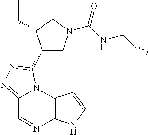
C12=NN=C(C3CN(C(NC[CF3])=O)CC3CC)N1C1=C(N=C2)NC=C1
